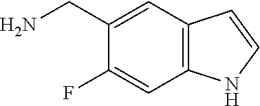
C12=C(NC=C1)C=C(F)C(CN)=C2
